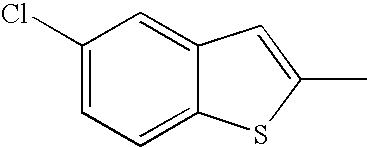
C1(C)=CC2=CC(Cl)=CC=C2S1
